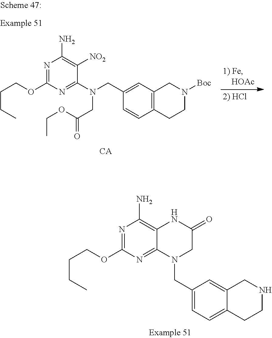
N1=C(OCCCC)N=C2C(=C1N)NC(=O)CN2CC1=CC=C2C(=C1)CNCC2.N1=C(OCCCC)N=C(N(CC(=O)OCC)CC2=CC3=C(C=C2)CCN([Boc])C3)C([NO2])=C1N
